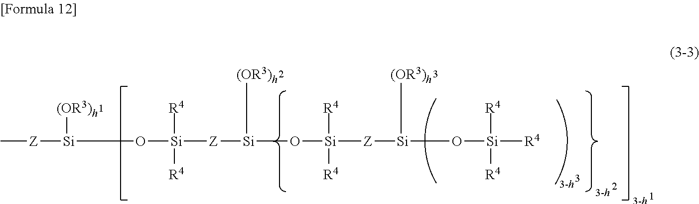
C[Z][Si]([(OR3)h])O[Si]([R4])([R4])[Z][Si]([(OR3)h])O[Si]([R4])([R4])[Z][Si]([(OR3)h])O[Si]([R4])([R4])[R4]
